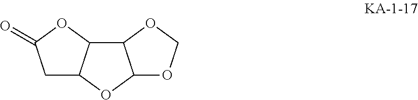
C12OCOC1C1C(O2)CC(=O)O1
